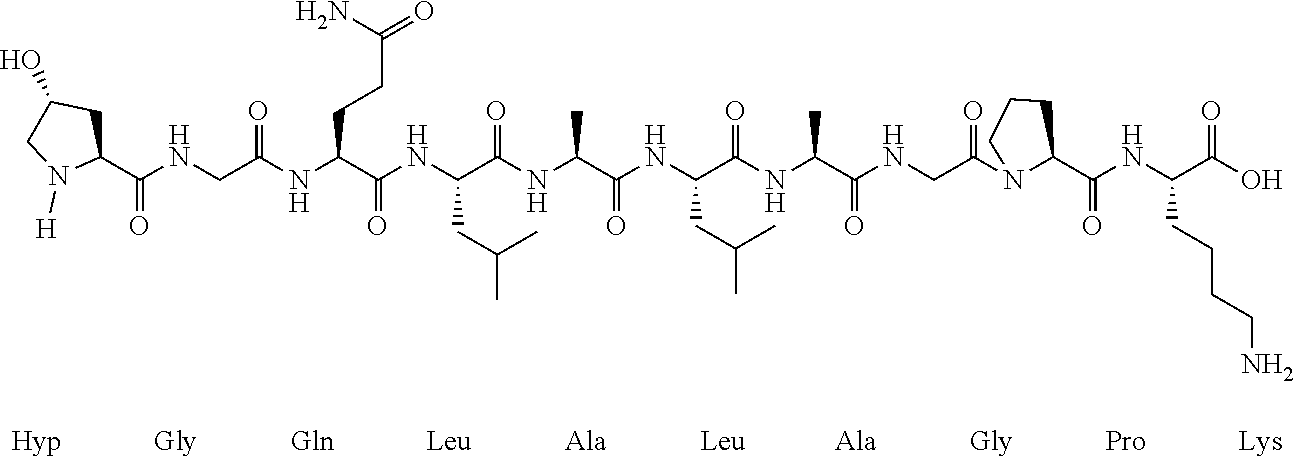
C1(C(NCC(NC(C(NC(C(NC(C(NC(C(NC(C(NCC(N2C(C(NC(C(O)=O)CCCCN)=O)CCC2)=O)=O)C)=O)CC(C)C)=O)C)=O)CC(C)C)=O)CCC(N)=O)=O)=O)CC(O)CN1[H]
